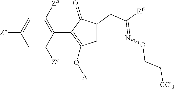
C1=C([Ze])C(C2=C(O[A])CC(CC([R6])=NOCC[CCl3])C2=O)=C([Za])C=C1[Zc]
